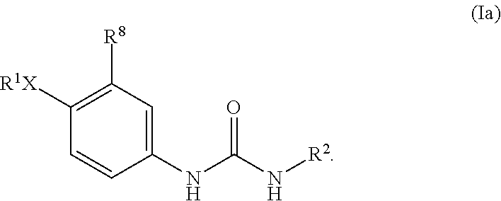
C1(NC(N[R2])=O)=CC([R8])=C([R1X])C=C1
